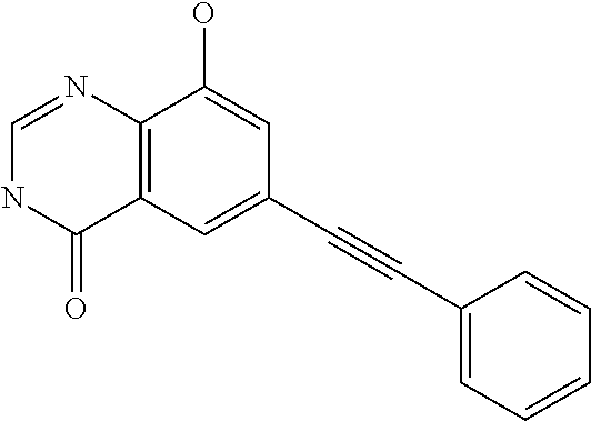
C12=C(C=C(C#CC3=CC=CC=C3)C=C1O)C(=O)NC=N2
